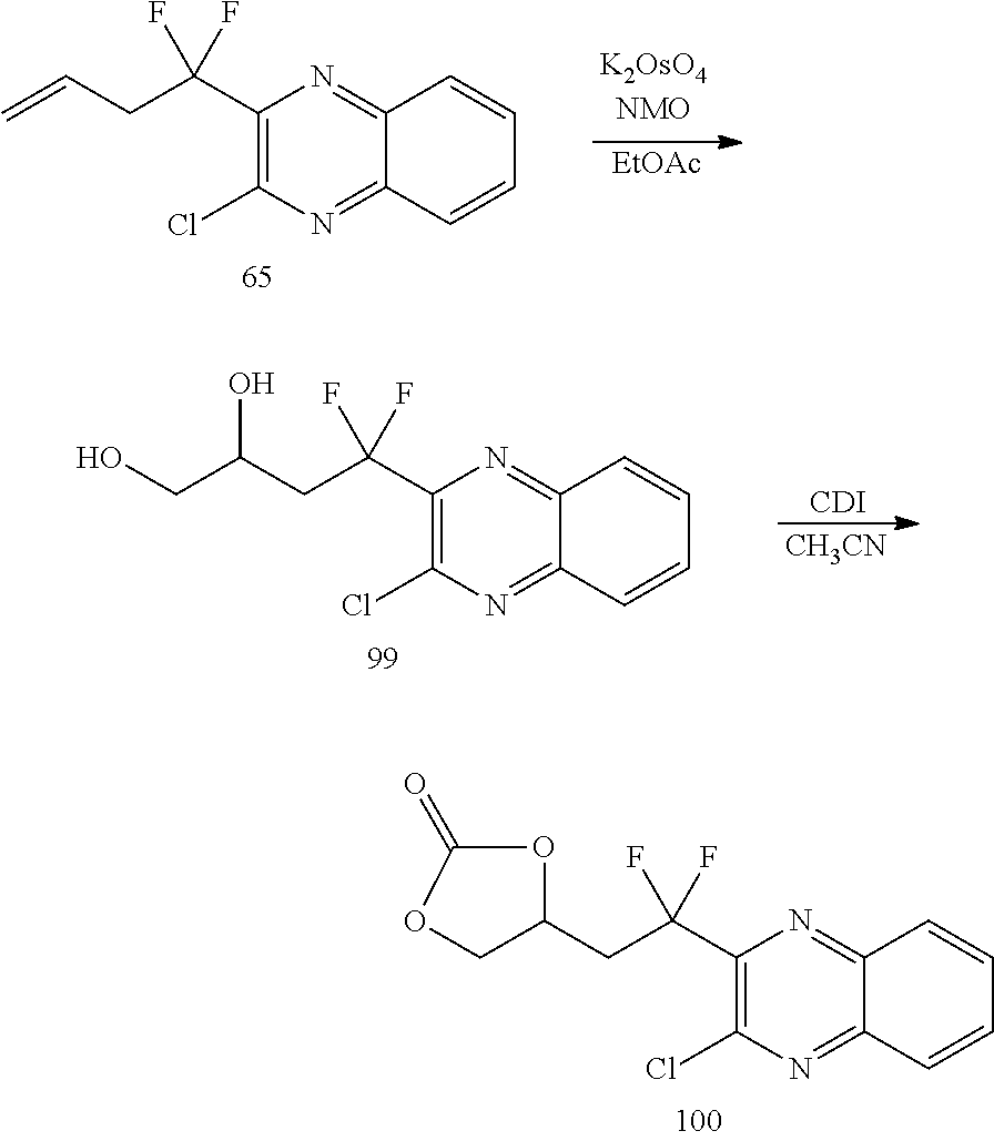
C(CC(F)(F)C1=C(Cl)N=C2C(=N1)C=CC=C2)=C.[EtOAc].C(CC(F)(F)C1=C(Cl)N=C2C(=N1)C=CC=C2)(CO)O.[CDI].[CH3CN].C1(CC(F)(F)C2=C(Cl)N=C3C(=N2)C=CC=C3)OC(=O)OC1
